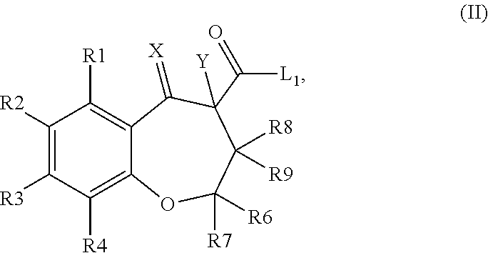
C1([R2])=C([R3])C([R4])=C2C(=C1[R1])C(=[X])C([Y])(C([L1])=O)C([R8])([R9])C([R7])([R6])O2
